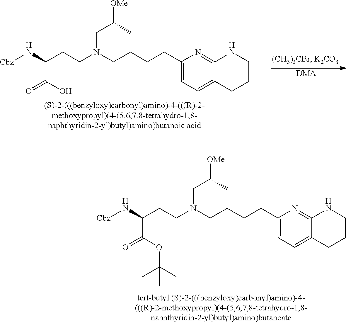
C(N(CCCCC1=CC=C2C(=N1)NCCC2)CCC(C(=O)O)N[Cbz])C([OMe])C.[DMA].C(N(CCCCC1=CC=C2C(=N1)NCCC2)CCC(C(=O)OC(C)(C)C)N[Cbz])C([OMe])C
